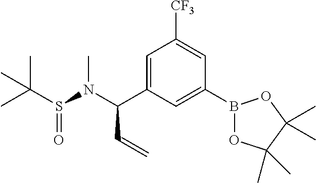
C1([CF3])=CC(B2OC(C)(C)C(C)(C)O2)=CC(C(N(C)S(C(C)(C)C)=O)C=C)=C1
